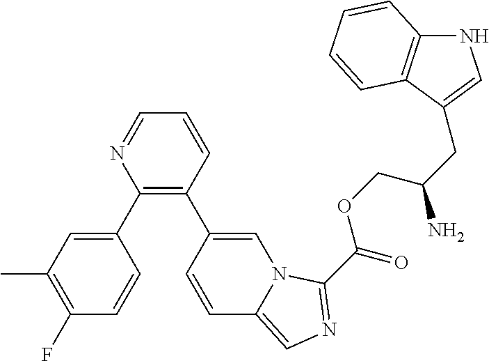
C1(C2=CC(C)=C(F)C=C2)=C(C2=CN3C(=CN=C3C(=O)OCC(N)CC3=CNC4=C3C=CC=C4)C=C2)C=CC=N1
